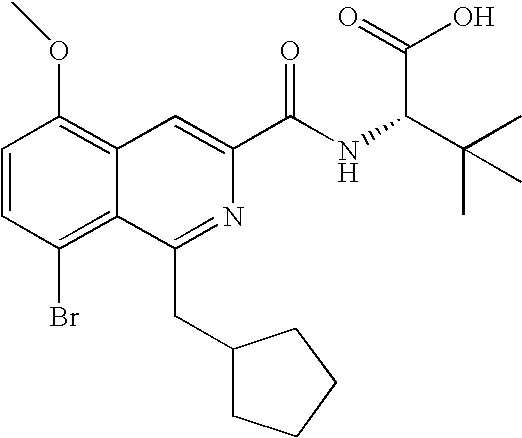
C1=CC(Br)=C2C(=C1OC)C=C(C(NC(C(C)(C)C)C(=O)O)=O)N=C2CC1CCCC1
